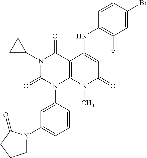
C1(NC2=CC(=O)N(C)C3=C2C(=O)N(C2CC2)C(=O)N3C2=CC(N3CCCC3=O)=CC=C2)=C(F)C=C(Br)C=C1
